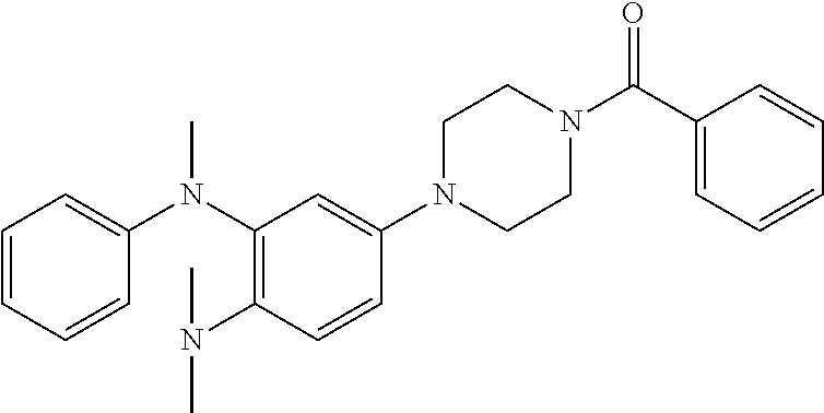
C1N(C2=CC(N(C3=CC=CC=C3)C)=C(N(C)C)C=C2)CCN(C(=O)C2=CC=CC=C2)C1
